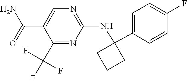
C1(C(=O)N)=CN=C(NC2(C3=CC=C(F)C=C3)CCC2)N=C1C(F)(F)F
